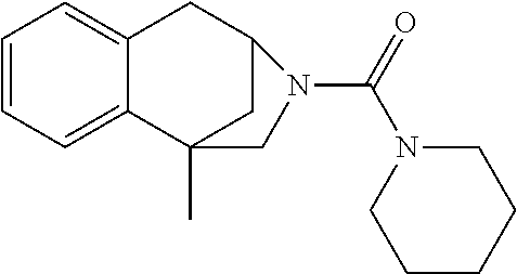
C1=CC=C2C(=C1)C1(C)CC(C2)N(C(=O)N2CCCCC2)C1
